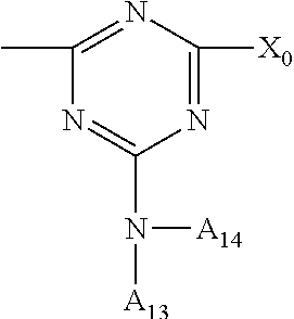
C1(C)=NC([X0])=NC(N([A13])[A14])=N1
